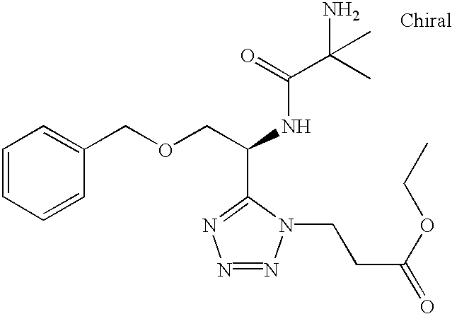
C1=CC=CC(COCC(NC(C(C)(N)C)=O)C2=NN=NN2CCC(=O)OCC)=C1
